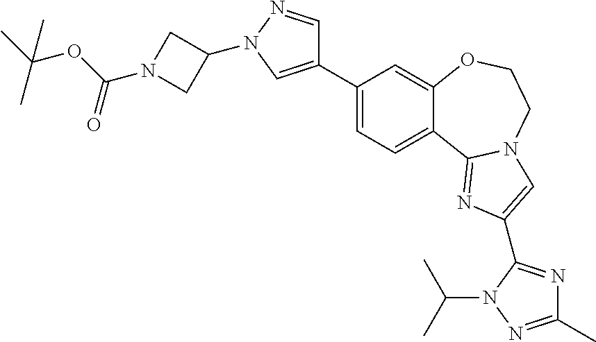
C1(C)=NN(C(C)C)C(C2=CN3C(=N2)C2=CC=C(C4=CN(C5CN(C(OC(C)(C)C)=O)C5)N=C4)C=C2OCC3)=N1
